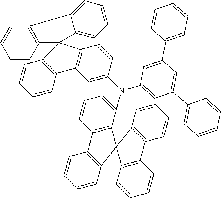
C1=CC2=C(C=C1)C1=C(C(N(C3=CC4=C(C=C3)C3(C5=C4C=CC=C5)C4=C(C=CC=C4)C4=CC=CC=C34)C3=CC(C4=CC=CC=C4)=CC(C4=CC=CC=C4)=C3)=CC=C1)C21C2=C(C=CC=C2)C2=C1C=CC=C2
